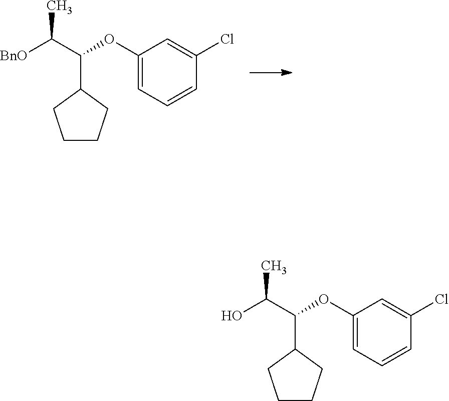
C1(OC(C([BnO])C)C2CCCC2)=CC=CC(Cl)=C1.C1(OC(C(O)C)C2CCCC2)=CC=CC(Cl)=C1
